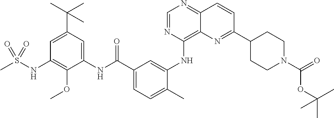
C1=NC(NC2=CC(C(NC3=CC(C(C)(C)C)=CC(NS(C)(=O)=O)=C3OC)=O)=CC=C2C)=C2C(=N1)C=CC(C1CCN(C(OC(C)(C)C)=O)CC1)=N2
